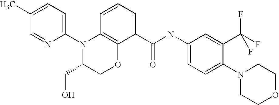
C1(N2C(CO)COC3=C2C=CC=C3C(NC2=CC=C(N3CCOCC3)C(C(F)(F)F)=C2)=O)=CC=C(C)C=N1
